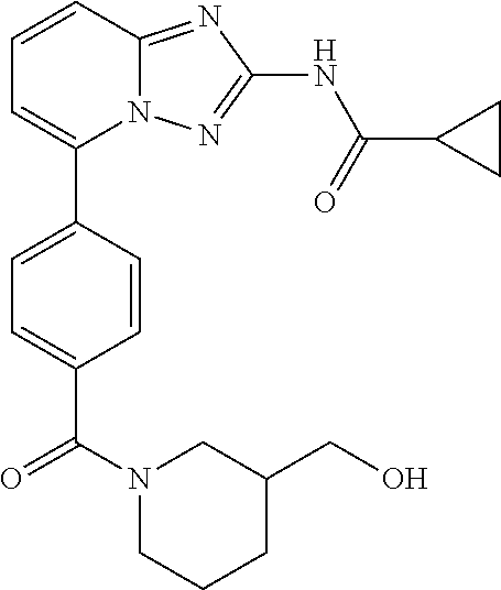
C1=CC2=NC(NC(=O)C3CC3)=NN2C(C2=CC=C(C(N3CCCC(CO)C3)=O)C=C2)=C1
